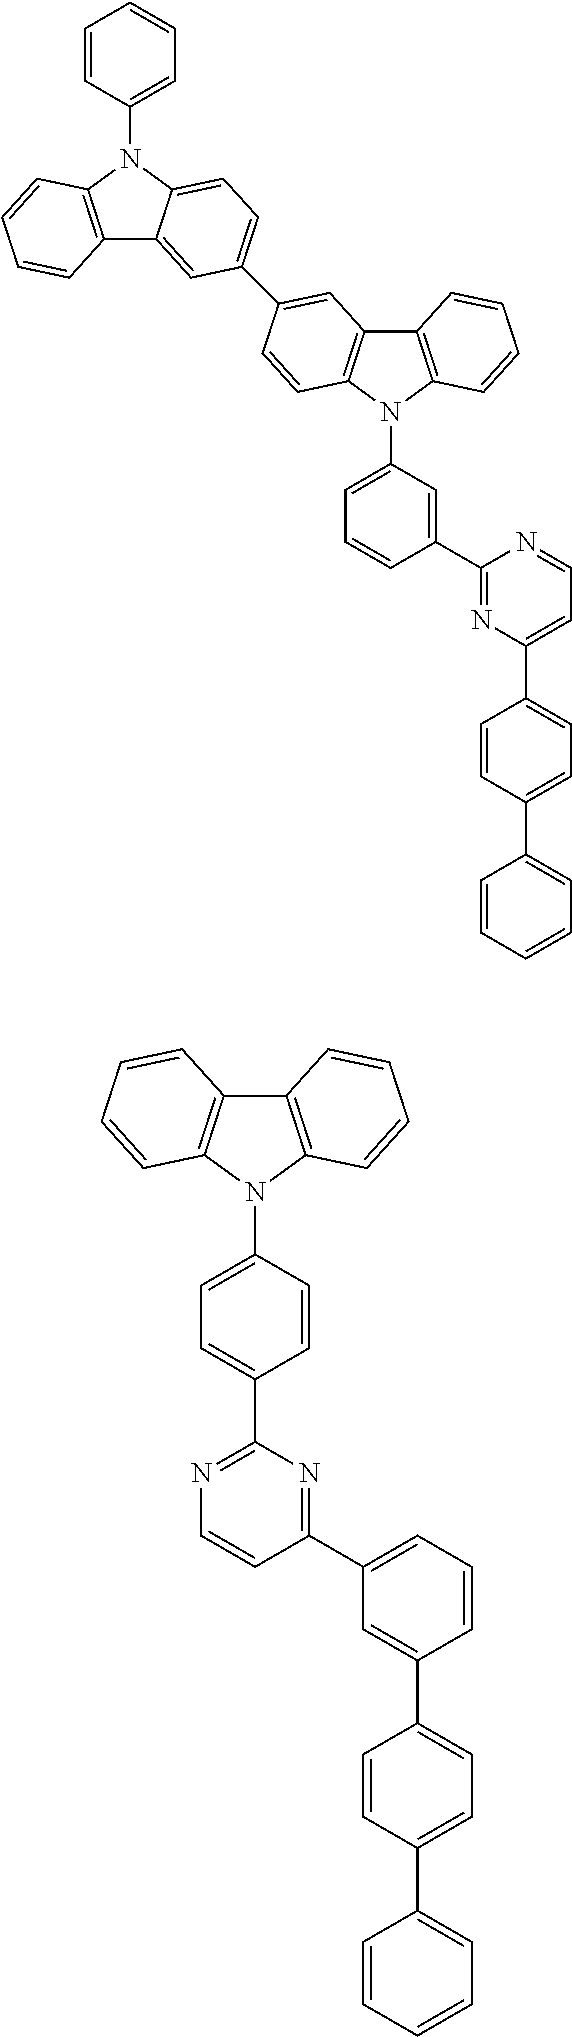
C12=C(N(C3=CC=CC=C3)C3=CC=C(C4=CC5=C(N(C6=CC=CC(C7=NC(C8=CC=C(C9=CC=CC=C9)C=C8)=CC=N7)=C6)C6=C5C=CC=C6)C=C4)C=C13)C=CC=C2.C12=C(C=CC=C1)N(C1=CC=C(C3=NC=CC(C4=CC=CC(C5=CC=C(C6=CC=CC=C6)C=C5)=C4)=N3)C=C1)C1=C2C=CC=C1
